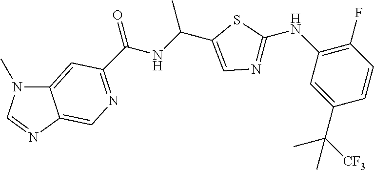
C12=CC(C(NC(C3=CN=C(NC4=C(F)C=CC(C([CF3])(C)C)=C4)S3)C)=O)=NC=C1N=CN2C
